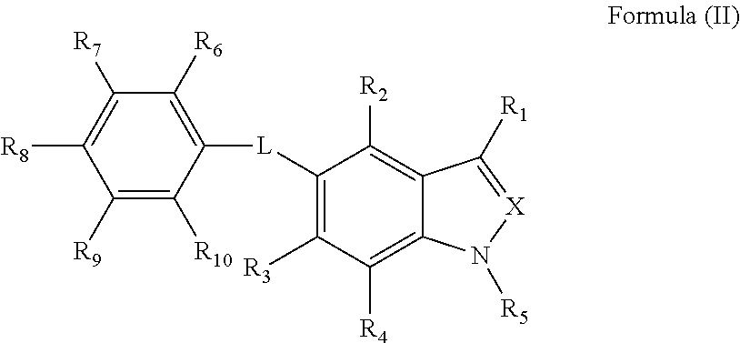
C1([L]C2=C([R6])C([R7])=C([R8])C([R9])=C2[R10])=C([R3])C([R4])=C2C(=C1[R2])C([R1])=[X]N2[R5]
